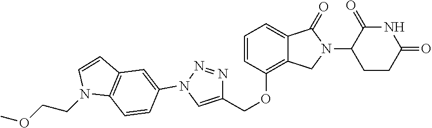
C1=CC(N2N=NC(COC3=C4C(=CC=C3)C(=O)N(C3C(=O)NC(=O)CC3)C4)=C2)=CC2=C1N(CCOC)C=C2
